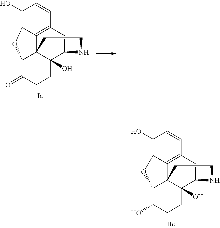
C1(O)=C2C3=C(C=C1)CC1C4(O)C3(C(C(=O)CC4)O2)CCN1.C1(O)=C2C3=C(C=C1)CC1C4(O)C3(C(C(O)CC4)O2)CCN1
